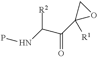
N(C(C(C1([R1])OC1)=O)[R2])P
